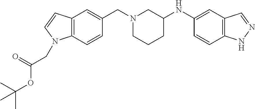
C12=C(C=CN1CC(=O)OC(C)(C)C)C=C(CN1CCCC(NC3=CC4=C(C=C3)NN=C4)C1)C=C2
